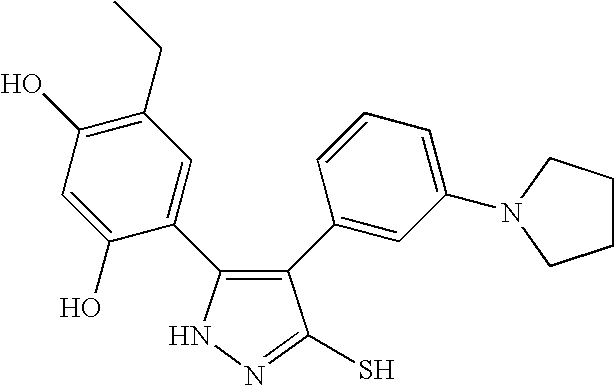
N1N=C(S)C(C2=CC(N3CCCC3)=CC=C2)=C1C1=CC(CC)=C(O)C=C1O
